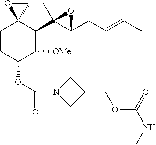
C1CC(OC(=O)N2CC(COC(NC)=O)C2)C([OMe])C(C2(C)C(CC=C(C)C)O2)C12CO2
